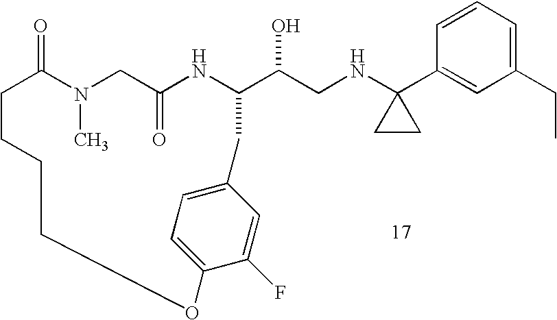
C1=CC=C(CC)C=C1C1(NCC(O)C2NC(=O)CN(C)C(=O)CCCCOC3=CC=C(C=C3F)C2)CC1
